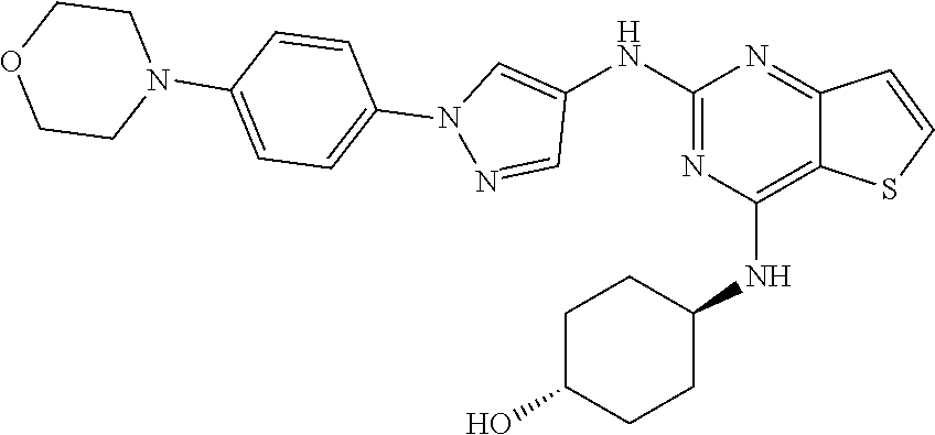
C1(NC2=CN(C3=CC=C(N4CCOCC4)C=C3)N=C2)=NC(NC2CCC(O)CC2)=C2C(=N1)C=CS2
